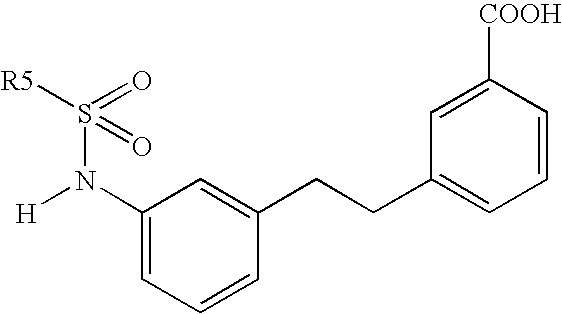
C1=C(N([H])S([R5])(=O)=O)C=C(CCC2=CC=CC([COOH])=C2)C=C1
